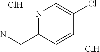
N1=C(CN)C=CC(Cl)=C1.Cl.Cl
